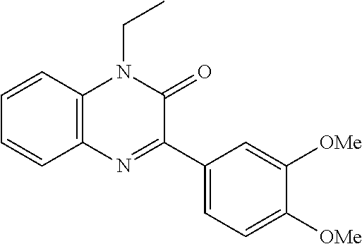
C1=CC2=C(C=C1)N=C(C1=CC=C([OMe])C([OMe])=C1)C(=O)N2CC
